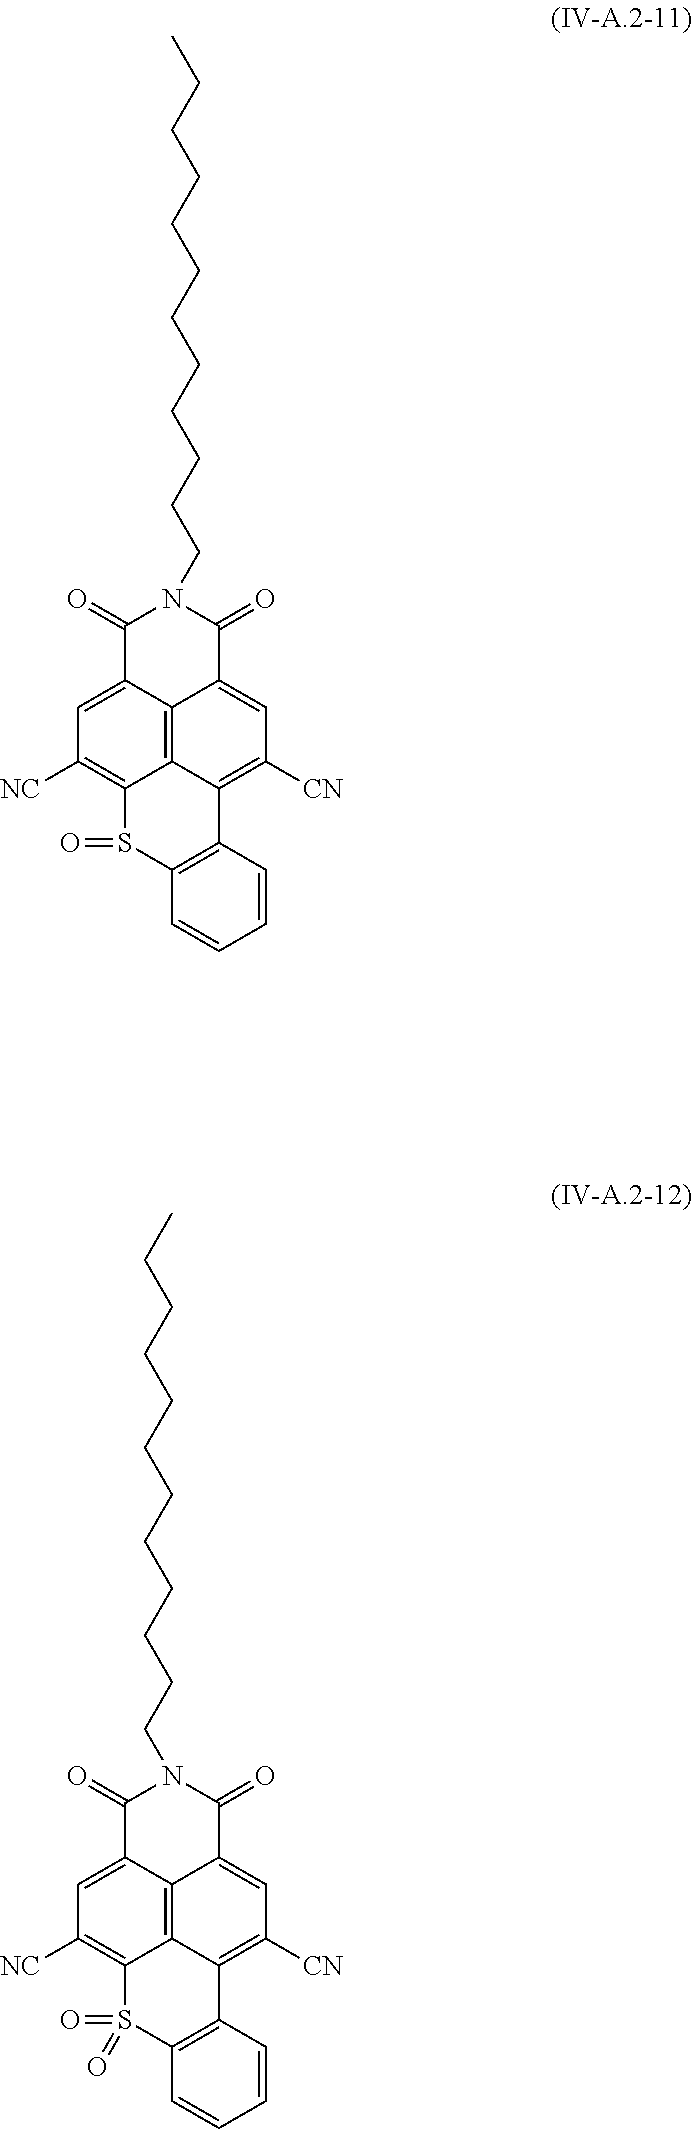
C1(=O)C2=CC([NC])=C3C4=C2C(=CC([CN])=C4C2=C(S3=O)C=CC=C2)C(=O)N1CCCCCCCCCCCC.CCCCCCCCCCCCN1C(=O)C2=CC([NC])=C3C4=C2C(=CC([CN])=C4C2=C(S3(=O)=O)C=CC=C2)C1=O
